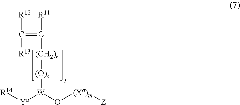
C(=C([R11])[(CH2)r][(O)s][W](O[(Xa)m][Z])[Ya][R14])([R12])[R13]
